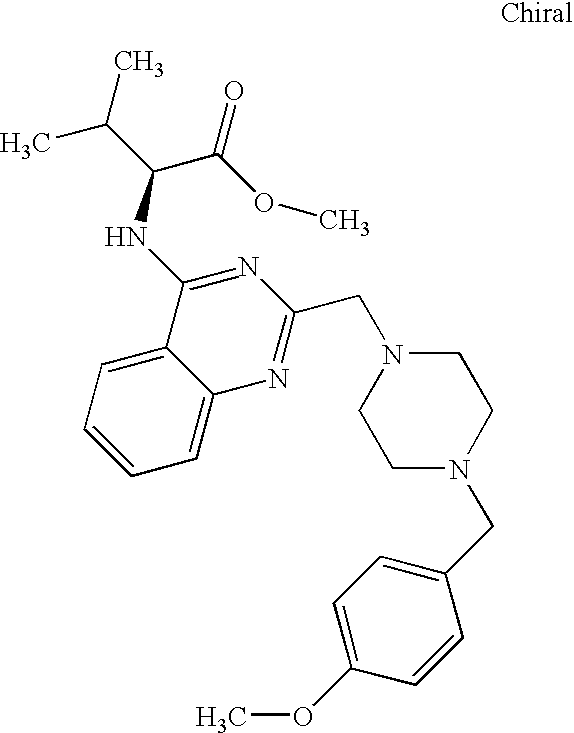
C1=CC=C2C(=C1)C(NC(C(C)C)C(OC)=O)=NC(CN1CCN(CC3=CC=C(OC)C=C3)CC1)=N2
